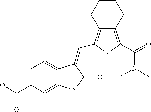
C1=C(C(O)=O)C=C2C(=C1)C(=CC1=C3C(=C(C(=O)N(C)C)N1)CCCC3)C(=O)N2
